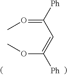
C(=OC)(C=C(OC)[Ph])[Ph]
